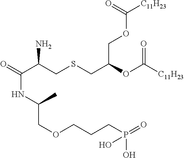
O=C(C(CSCC(OC([C11H23])=O)COC([C11H23])=O)N)NC(COCCCP(=O)(O)O)C
